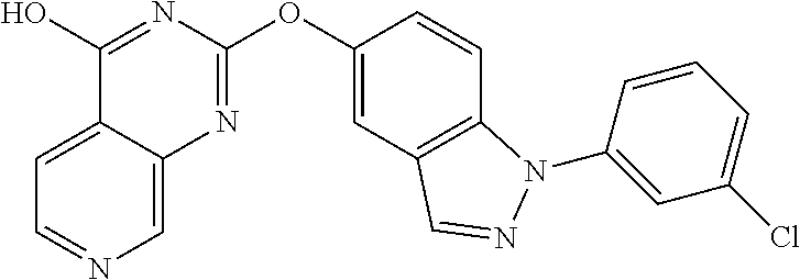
C1(O)=NC(OC2=CC3=C(C=C2)N(C2=CC(Cl)=CC=C2)N=C3)=NC2=CN=CC=C12
